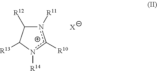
n1([R11])c([R10])n([R14])C([R13])C1[R12].[X]
